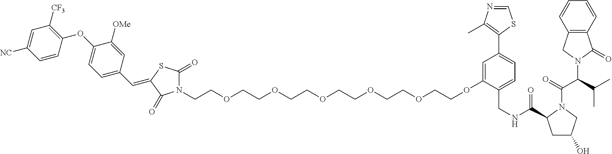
C1=CC(OC2=CC=C(C=C3SC(=O)N(CCOCCOCCOCCOCCOCCOC4=CC(C5=C(C)N=CS5)=CC=C4CNC(=O)C4CC(O)CN4C(=O)C(C(C)C)N4C(=O)C5=C(C4)C=CC=C5)C3=O)C=C2[OMe])=C([CF3])C=C1[NC]
